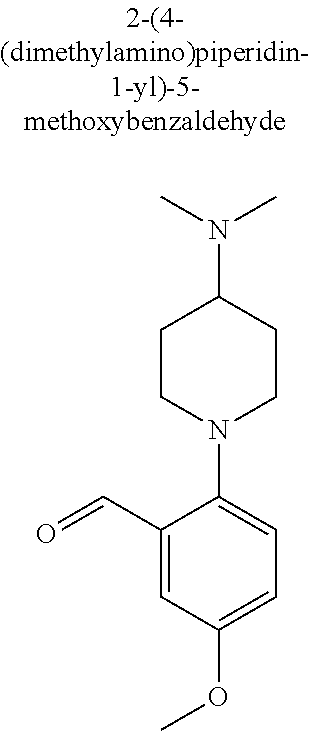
C1(C=O)=CC(OC)=CC=C1N1CCC(N(C)C)CC1
